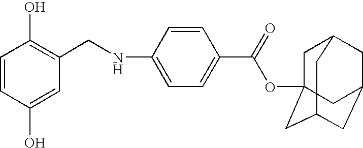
C1=CC(O)=CC(CNC2=CC=C(C(=O)OC34CC5CC(CC(C3)C5)C4)C=C2)=C1O
